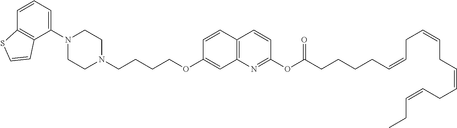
C1(N2CCN(CCCCOC3=CC4=C(C=C3)C=CC(OC(=O)CCCCC=CCC=CCC=CCC=CCC)=N4)CC2)=CC=CC2=C1C=CS2
